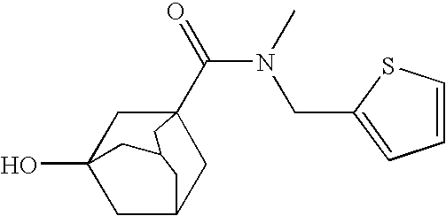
C1C2CC3(C(N(CC4=CC=CS4)C)=O)CC1(O)CC(C3)C2
